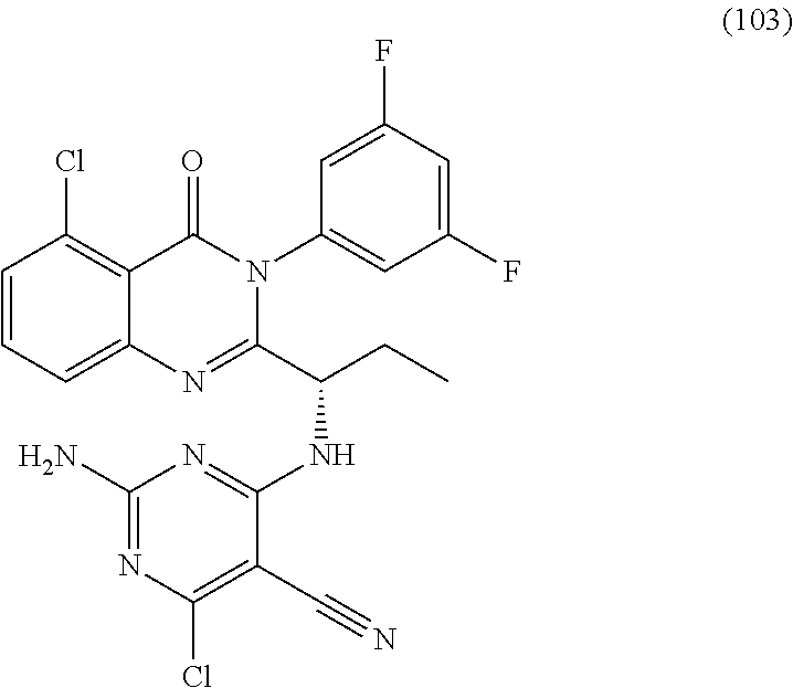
C1=CC=C2C(=C1Cl)C(=O)N(C1=CC(F)=CC(F)=C1)C(C(CC)NC1=NC(N)=NC(Cl)=C1C#N)=N2
